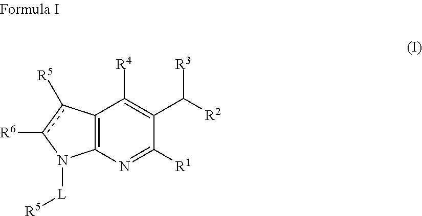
C12=C(N=C([R1])C(C([R2])[R3])=C1[R4])N([L][R5])c([R6])c2[R5]
